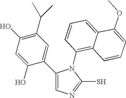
C1(C2=CC(C(C)C)=C(O)C=C2O)=CN=C(S)N1C1=C2C(=CC=C1)C(OC)=CC=C2
